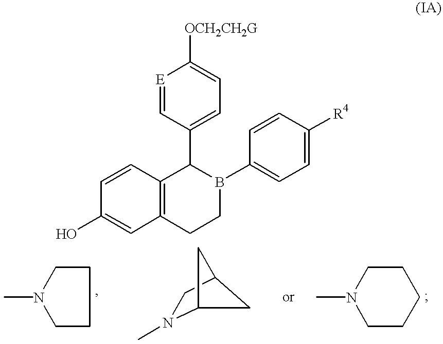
[E]1=CC(C2C3=C(CCB2C2=CC=C([R4])C=C2)C=C(O)C=C3)=CC=C1[OCH2CH2G].C1N(C)CCC1.CN1CCCCC1.C12N(C)CC(C1)C2
